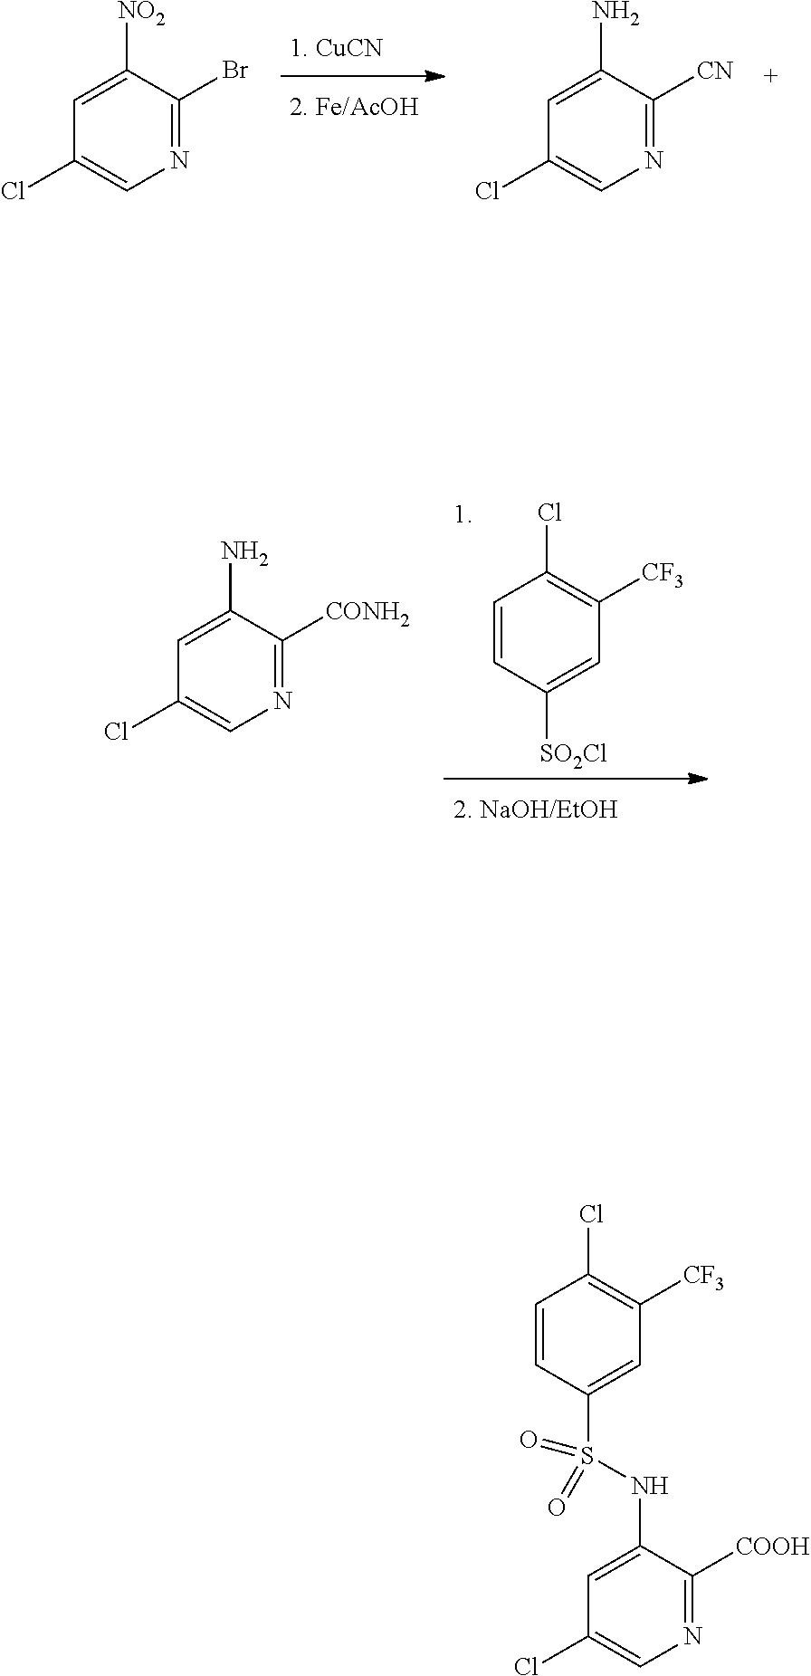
C1=C([NO2])C(Br)=NC=C1Cl.C1=C(N)C([CN])=NC=C1Cl.C1=CC([SO2Cl])=CC([CF3])=C1Cl.C1=C(N)C([CONH2])=NC=C1Cl.C1=CC(S(=O)(NC2=CC(Cl)=CN=C2[COOH])=O)=CC([CF3])=C1Cl
